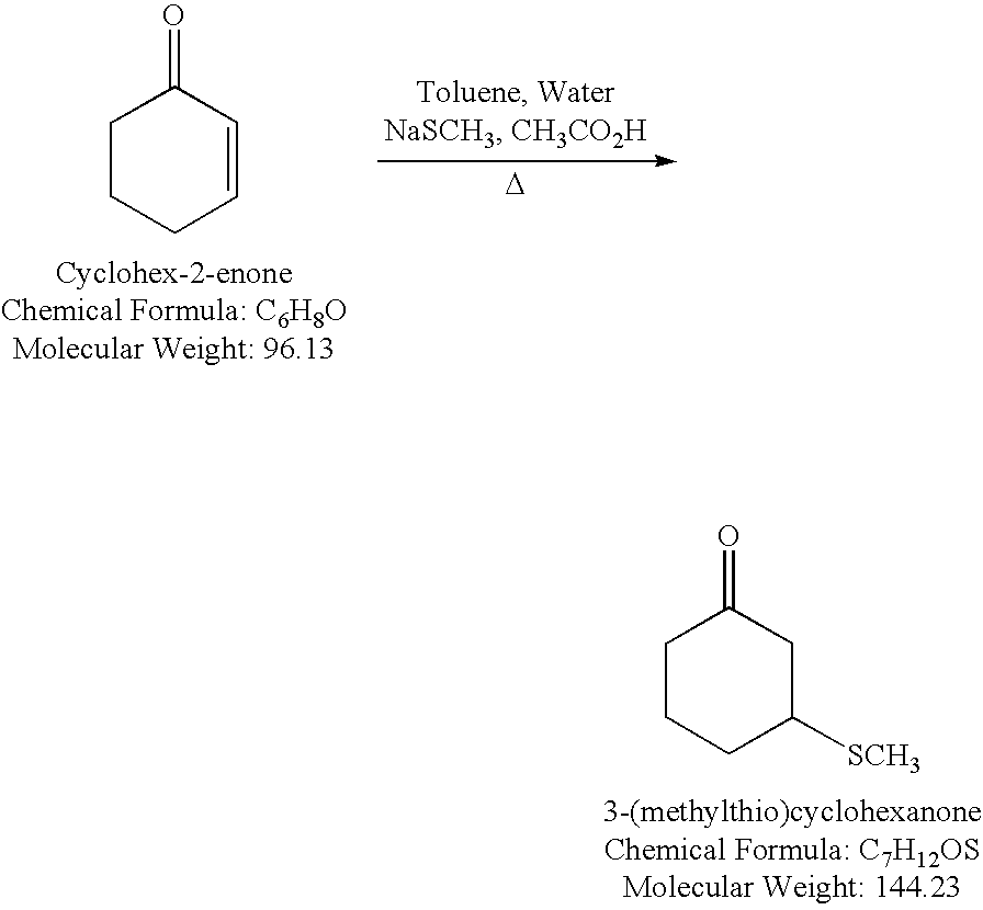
C1CCC([SCH3])CC1=O.C1CCC=CC1=O.[D]
